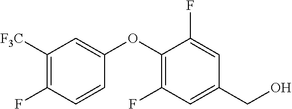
C1(F)=C([F3C])C=C(OC2=C(F)C=C(CO)C=C2F)C=C1
